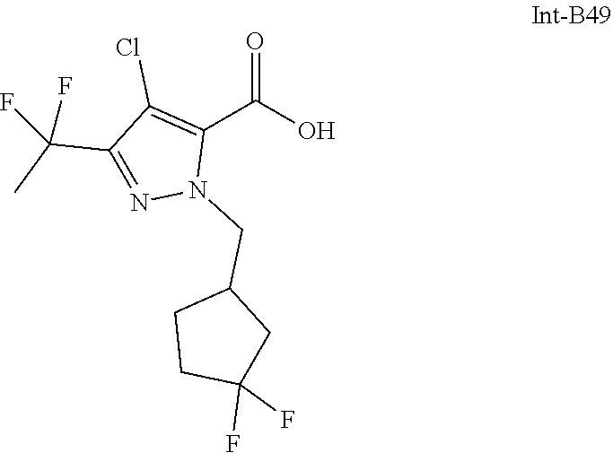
C1(Cl)=C(C(=O)O)N(CC2CCC(F)(F)C2)N=C1C(F)(C)F
